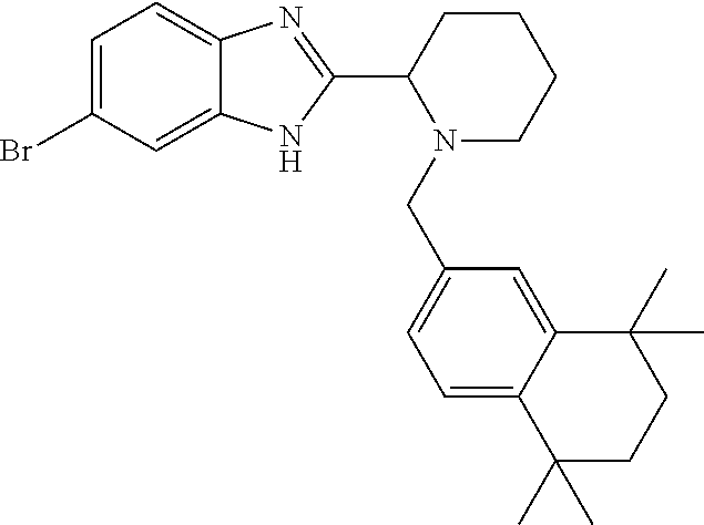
C1=C(Br)C=C2C(=C1)N=C(C1N(CC3=CC=C4C(=C3)C(C)(C)CCC4(C)C)CCCC1)N2
